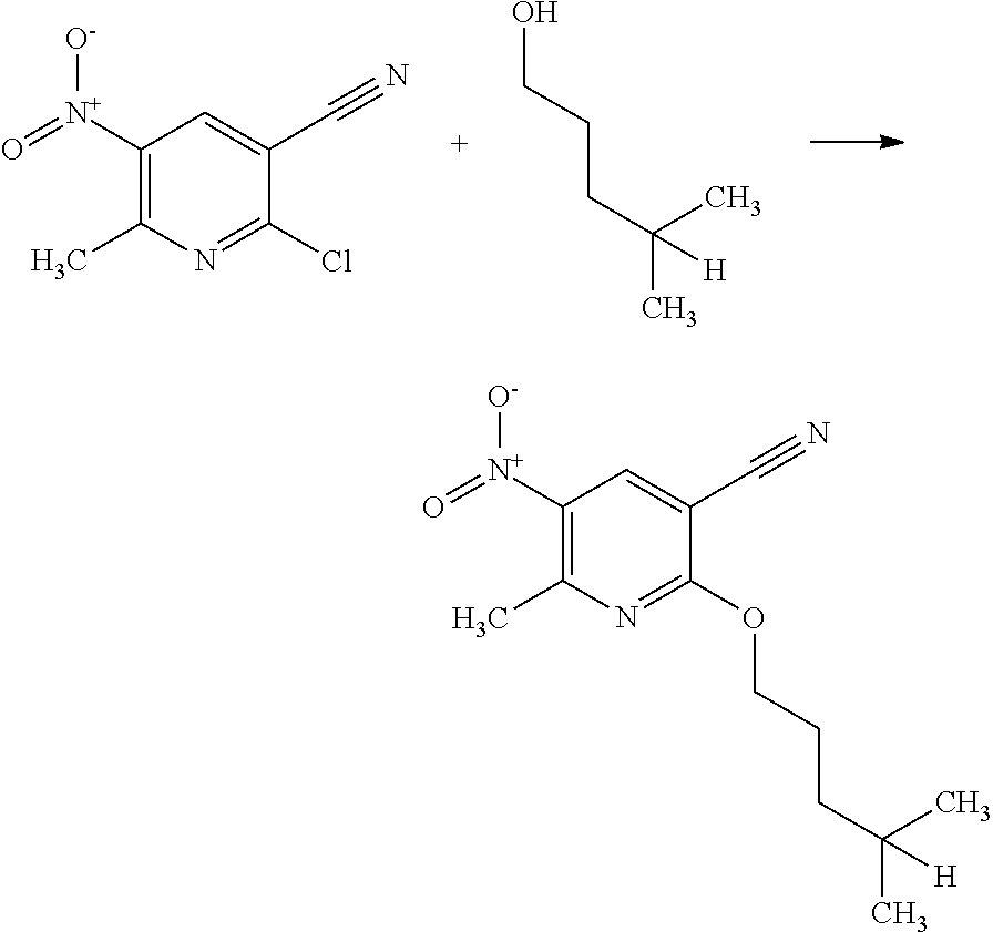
C1([N+](=O)[O-])=C(C)N=C(Cl)C(C#N)=C1.OCCCC(C)(C)[H].C1([N+](=O)[O-])=C(C)N=C(OCCCC(C)(C)[H])C(C#N)=C1
